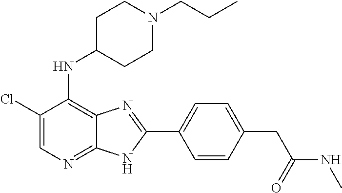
C1(Cl)=CN=C2C(=C1NC1CCN(CCC)CC1)N=C(C1=CC=C(CC(NC)=O)C=C1)N2
